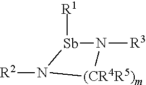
[Sb]1([R1])N([R3])[(CR4R5)m]N1[R2]
